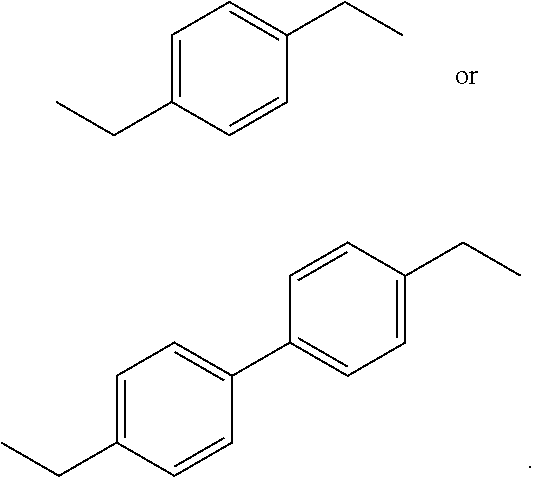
C1=C(CC)C=CC(CC)=C1.C1=C(CC)C=CC(C2=CC=C(CC)C=C2)=C1
